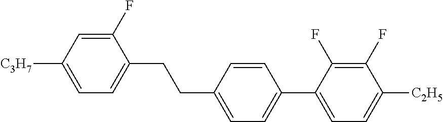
C1(F)=CC([C3H7])=CC=C1CCC1=CC=C(C2=CC=C([C2H5])C(F)=C2F)C=C1
